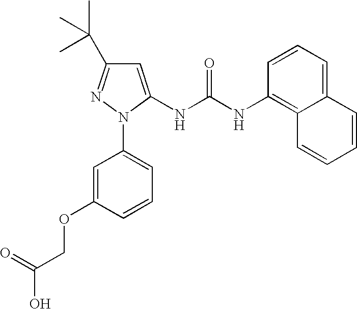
C1=CC(NC(NC2=CC(C(C)(C)C)=NN2C2=CC=CC(OCC(=O)O)=C2)=O)=C2C(=C1)C=CC=C2
